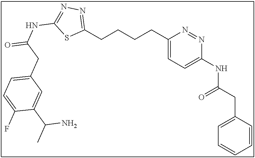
C1(CCCCC2=CC=C(NC(CC3=CC=CC=C3)=O)N=N2)=NN=C(NC(CC2=CC=C(F)C(C(C)N)=C2)=O)S1
